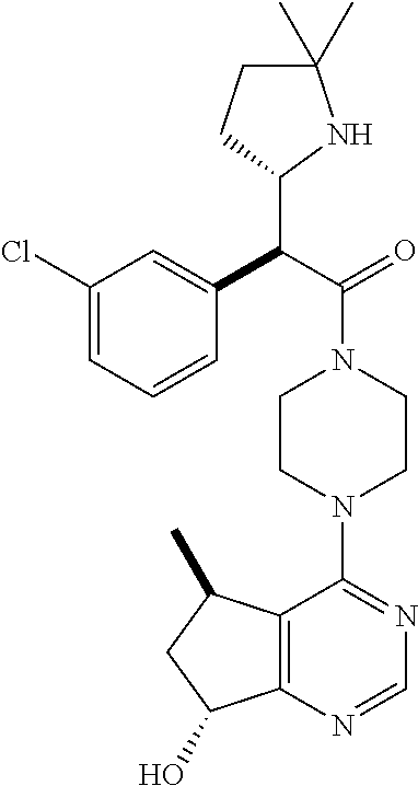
C1(Cl)=CC=CC(C(C(=O)N2CCN(C3=NC=NC4=C3C(C)CC4O)CC2)C2NC(C)(C)CC2)=C1
